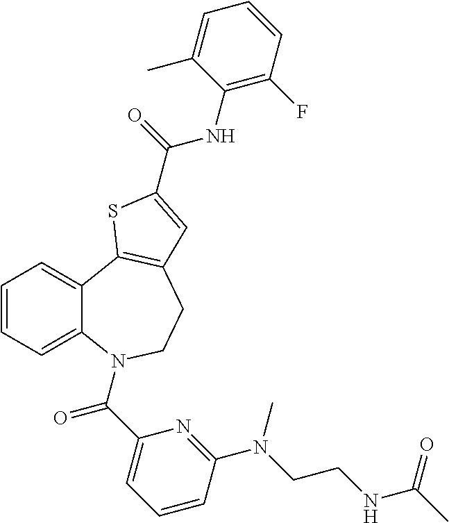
C1=CC=C2C(=C1)C1=C(CCN2C(C2=CC=CC(N(CCNC(C)=O)C)=N2)=O)C=C(C(=O)NC2=C(F)C=CC=C2C)S1
